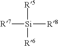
[R7][Si]([R5])([R6])[R8]
